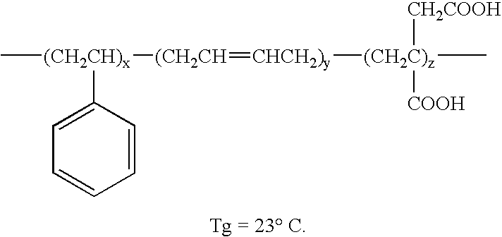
C[(CH2CH)x]([(CH2CH]=[CHCH2)y][(CH2C)z]([COOH])(C)[CH2COOH])C1=CC=CC=C1
